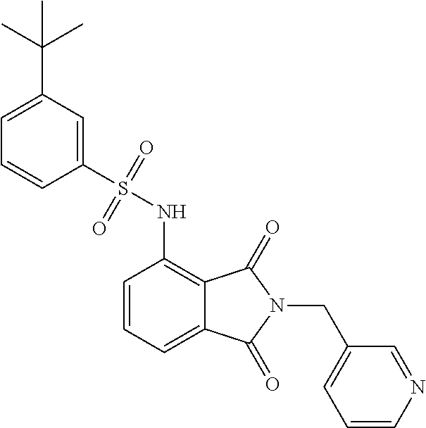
C1=CN=CC(CN2C(=O)C3=C(NS(=O)(=O)C4=CC(C(C)(C)C)=CC=C4)C=CC=C3C2=O)=C1
